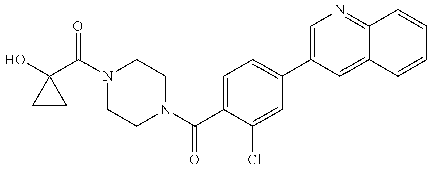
OC1(C(N2CCN(C(C3=CC=C(C4=CN=C5C(=C4)C=CC=C5)C=C3Cl)=O)CC2)=O)CC1
